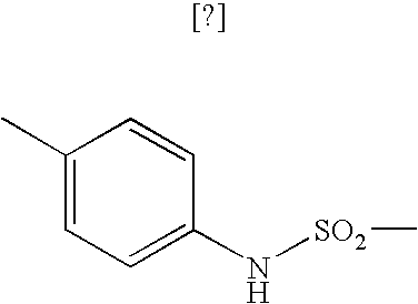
C1(C)=CC=C(N[SO2]C)C=C1
